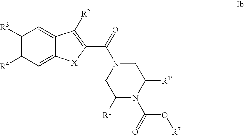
C1([R3])=C([R4])C=C2C(=C1)C([R2])=C(C(N1CC([R1])N(C(=O)O[R7])C([R1])C1)=O)[X]2
